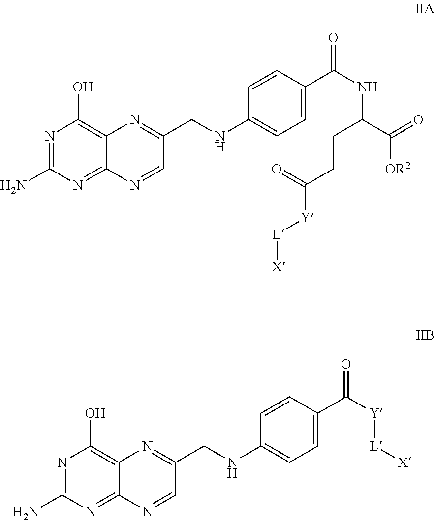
N1=C(N)N=C2C(=C1O)N=C(CNC1=CC=C(C(NC(C([OR2])=O)CCC([Y][L][X])=O)=O)C=C1)C=N2.N1=C(N)N=C2C(=C1O)N=C(CNC1=CC=C(C([Y][L][X])=O)C=C1)C=N2
